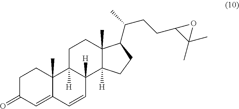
C1C(=O)C=C2C(C)(C1)C1([H])C([H])(C=C2)C2([H])C(C)(CC1)C(C(CCC1C(C)(C)O1)C)CC2
